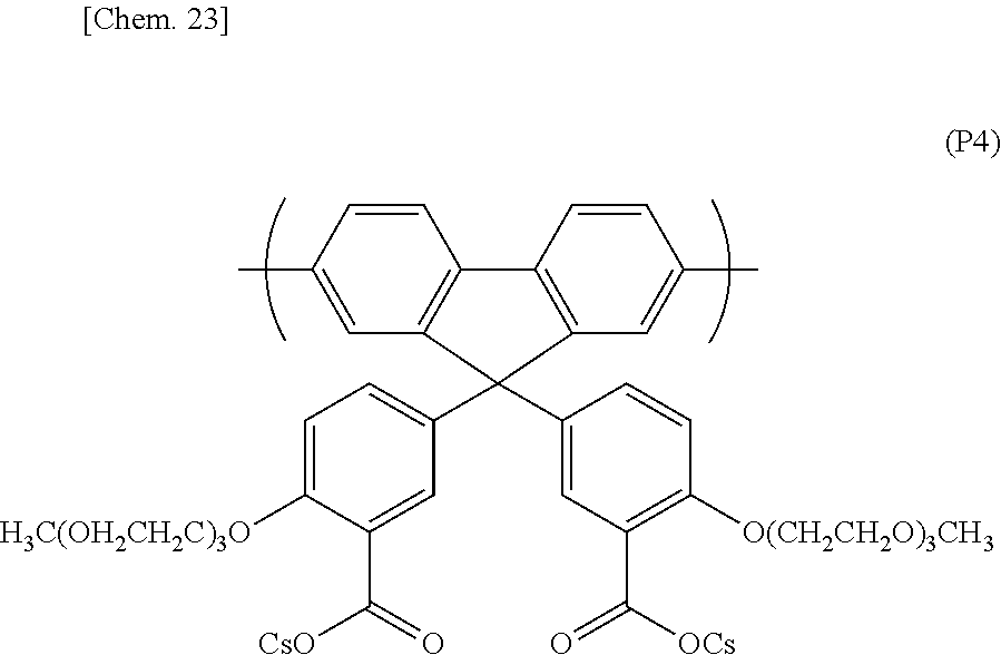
C1=CC(C)=CC2=C1C1=C(C=C(C)C=C1)C2(C1=CC=C([H3C(OH2CH2C)3O])C(C(=O)[CsO])=C1)C1=CC(C([OCs])=O)=C([O(CH2CH2O)3CH3])C=C1
